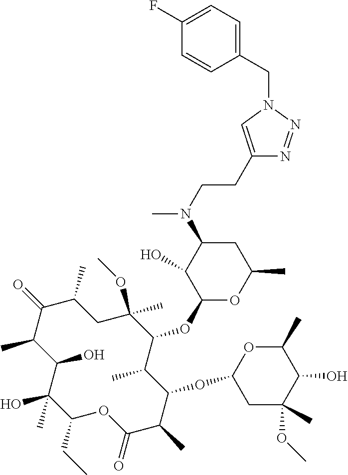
C1(CC)C(C)(O)C(O)C(C)C(=O)C(C)CC(OC)(C)C(OC2OC(C)CC(N(C)CCC3=CN(CC4=CC=C(F)C=C4)N=N3)C2O)C(C)C(OC2CC(C)(OC)C(O)C(C)O2)C(C)C(=O)O1
